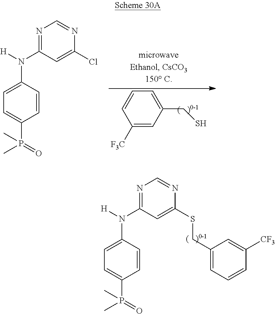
N1=C(N(C2=CC=C(P(C)(=O)C)C=C2)[H])C=C(SCC2=CC=CC([CF3])=C2)N=C1.C1([F3C])=CC(CS)=CC=C1.N1=C(N(C2=CC=C(P(C)(=O)C)C=C2)[H])C=C(Cl)N=C1
